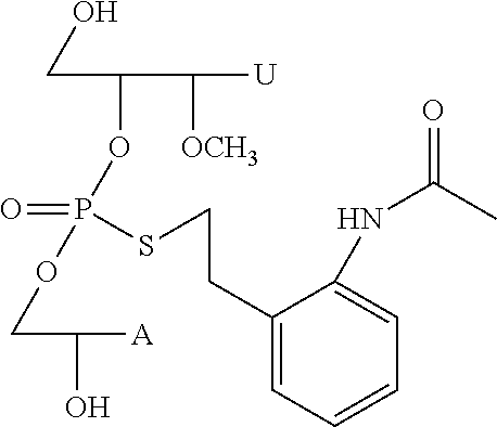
C(C(OP(=O)(SCCC1=CC=CC=C1NC(=O)C)OCC(O)[A])C([OCH3])[U])O
